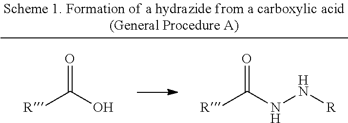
O=C(O)[R].O=C(NN[R])[R]
